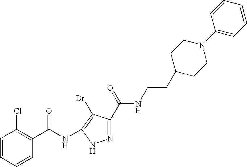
C1=CC=CC(C(NC2=C(Br)C(C(NCCC3CCN(C4=CC=CC=C4)CC3)=O)=NN2)=O)=C1Cl
